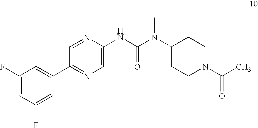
C1(F)=CC(F)=CC(C2=NC=C(NC(N(C)C3CCN(C(C)=O)CC3)=O)N=C2)=C1
